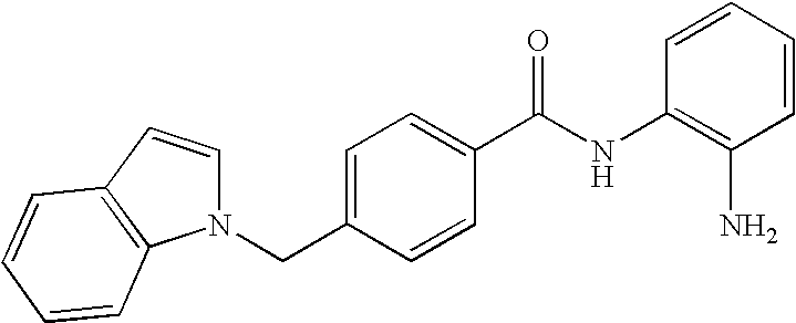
C1=CC=CC(NC(C2=CC=C(CN3C=CC4=C3C=CC=C4)C=C2)=O)=C1N
